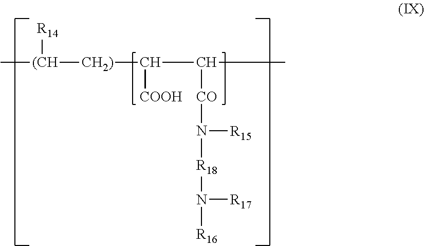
C[(CH]([R14])[CH2)]C([COOH])C(C)[CO]N([R15])[R18]N([R17])[R16]
